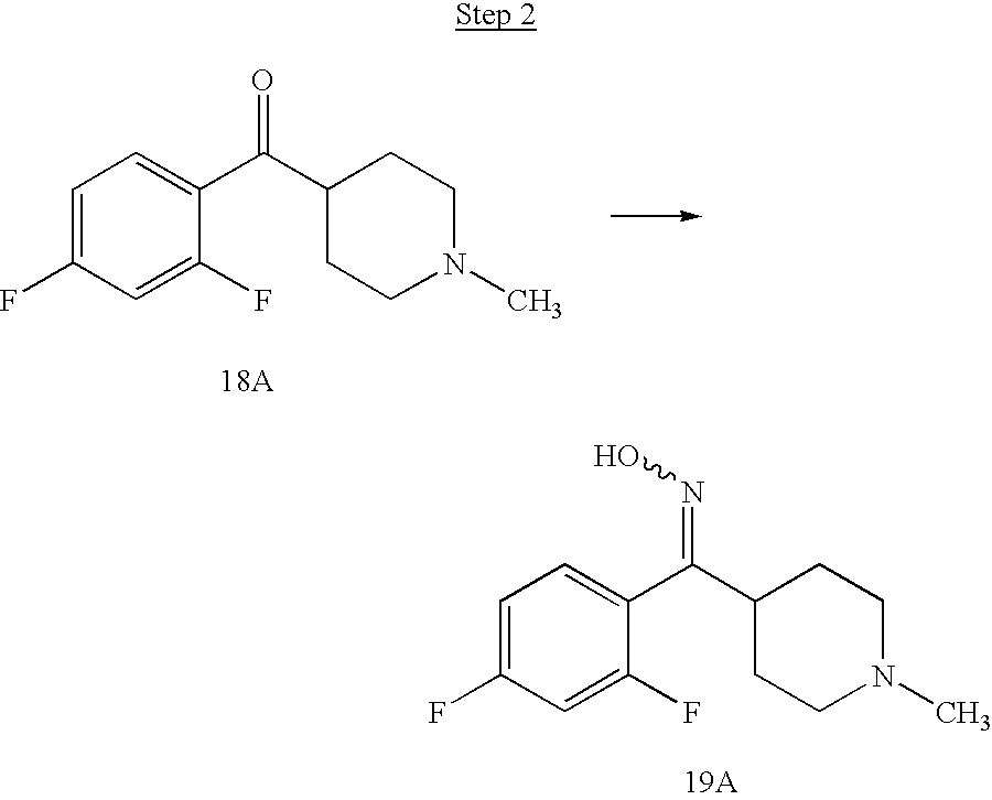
C1=C(F)C=C(F)C(C(C2CCN(C)CC2)=O)=C1.[18A].C1=C(F)C=C(F)C(C(C2CCN(C)CC2)=NO)=C1.[19A]
